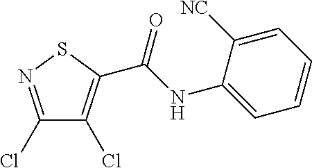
C1(Cl)=NSC(C(NC2=CC=CC=C2[NC])=O)=C1Cl
